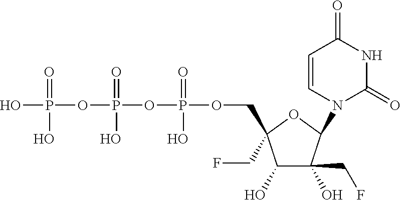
OP(=O)(OP(=O)(O)OP(=O)(O)OCC1(CF)C(O)C(O)(CF)C(N2C(=O)NC(=O)C=C2)O1)O
